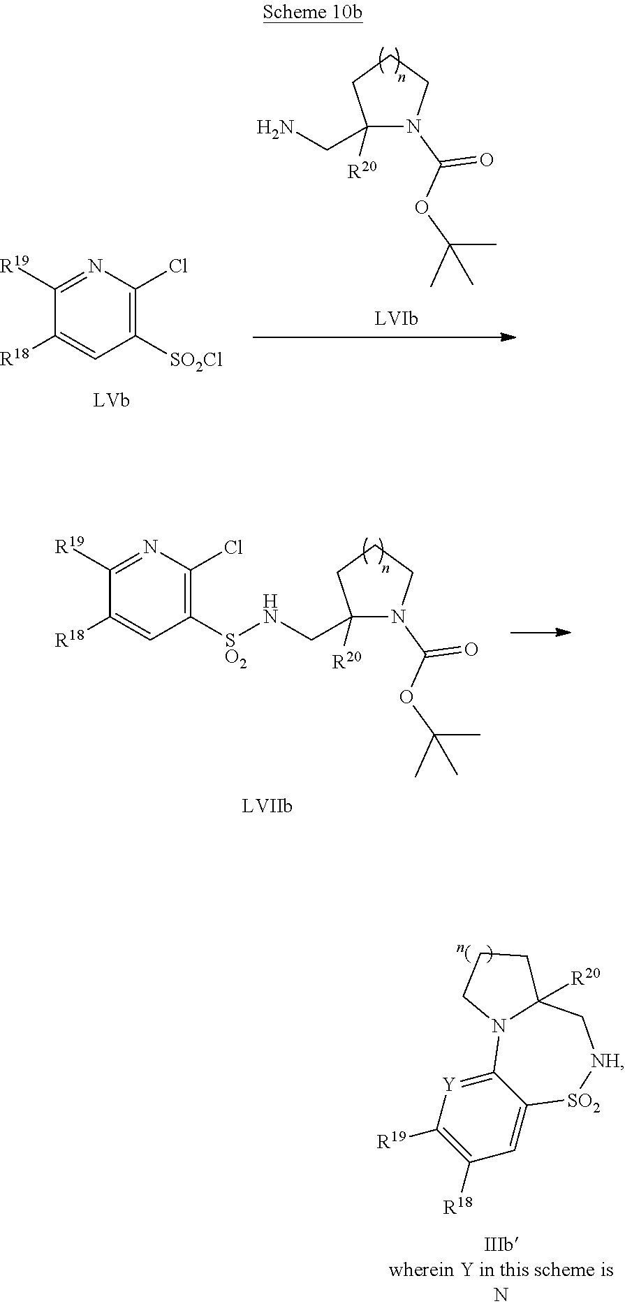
C12=[Y]C([R19])=C([R18])C=C1[SO2][NH]CC1([R20])N2CCC1.C1([R19])=NC(Cl)=C([SO2Cl])C=C1[R18].C1(CN)([R20])N(C(=O)OC(C)(C)C)CCC1.C(N[SO2]C1=C(Cl)N=C([R19])C([R18])=C1)C1([R20])N(C(=O)OC(C)(C)C)CCC1
